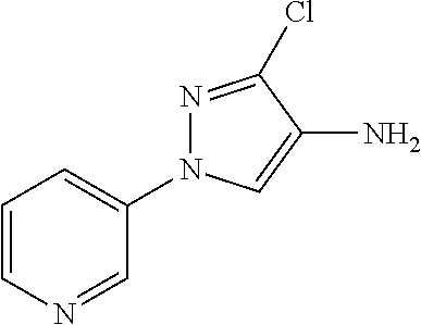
C1(N2N=C(Cl)C(N)=C2)=CC=CN=C1
